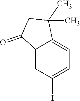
C12=CC(I)=CC=C1C(C)(C)CC2=O
